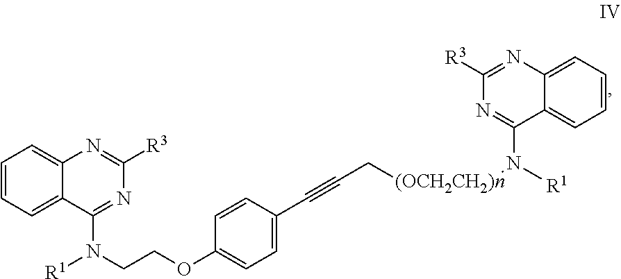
C1=CC=C2C(=C1)N=C([R3])N=C2N([R1])CCOC1=CC=C(C#CC[(OCH2CH2)n]N(C2=NC([R3])=NC3=CC=CC=C32)[R1])C=C1
